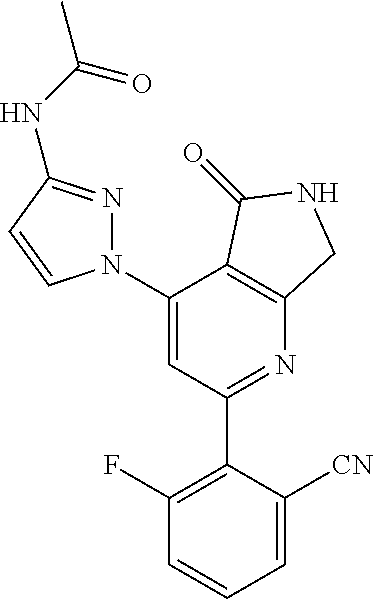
C1(N2N=C(NC(C)=O)C=C2)=CC(C2=C(F)C=CC=C2[CN])=NC2=C1C(=O)NC2
